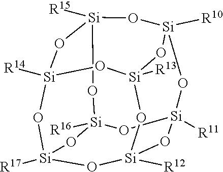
O1[Si]2([R14])O[Si]3([R17])O[Si]4([R12])O[Si]1([R13])O[Si]1([R10])O[Si]([R15])(O2)O[Si]([R16])(O3)O[Si]([R11])(O1)O4
